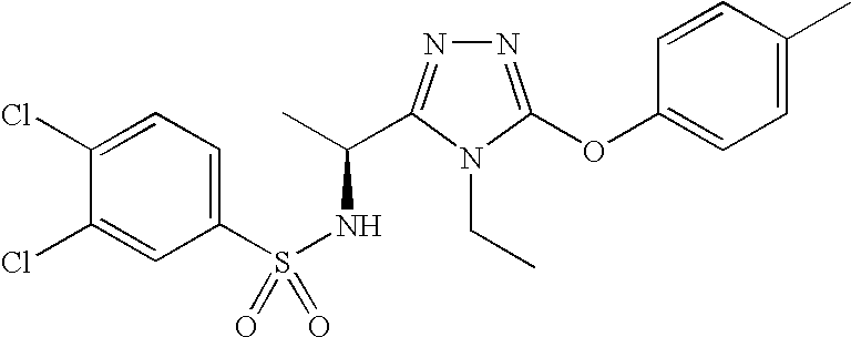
N1=C(OC2=CC=C(C)C=C2)N(CC)C(C(C)NS(=O)(C2=CC=C(Cl)C(Cl)=C2)=O)=N1
